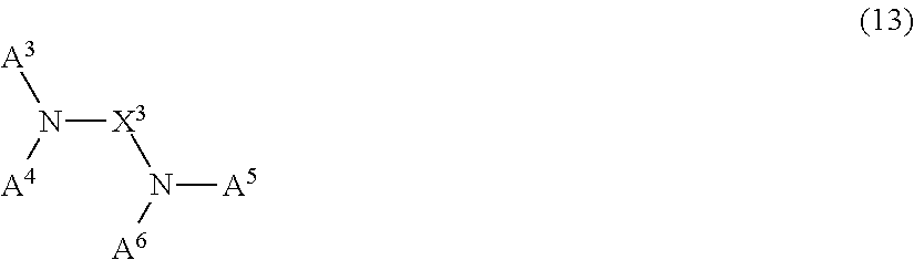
N([X3]N([A5])[A6])([A4])[A3]
